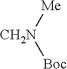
[NH2C]([Me])[Boc]
